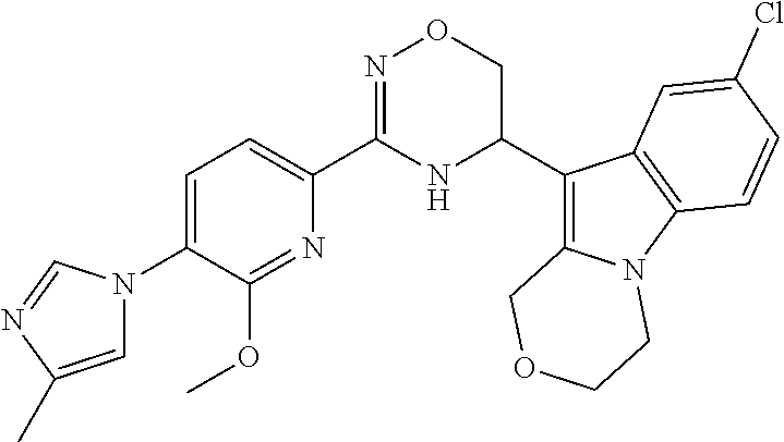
C1(C2=CC=C(N3C=C(C)N=C3)C(OC)=N2)=NOCC(C2=C3N(C4=C2C=C(Cl)C=C4)CCOC3)N1
